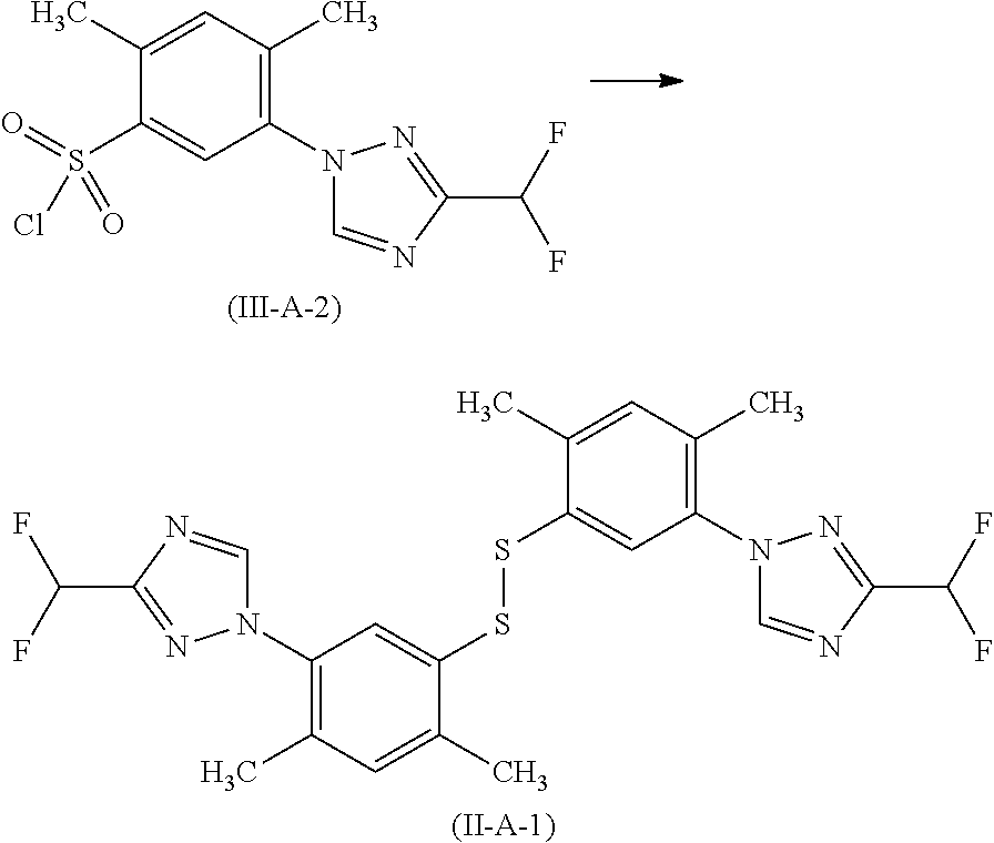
C1(N2C=NC(C(F)F)=N2)=C(C)C=C(C)C(S(=O)(=O)Cl)=C1.[(III-A-2)].C1(N2C=NC(C(F)F)=N2)=C(C)C=C(C)C(SSC2=CC(N3C=NC(C(F)F)=N3)=C(C)C=C2C)=C1.[(II-A-1)]
